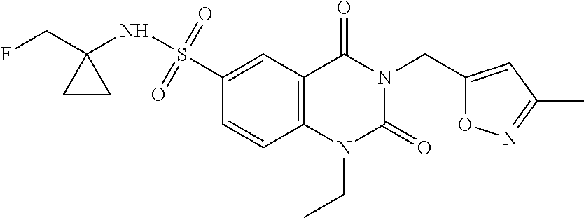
O1C(CN2C(=O)N(CC)C3=C(C2=O)C=C(S(NC2(CF)CC2)(=O)=O)C=C3)=CC(C)=N1
